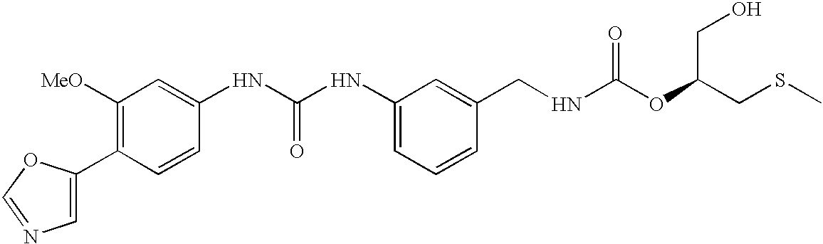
C1=C(C2=C([MeO])C=C(NC(NC3=CC=CC(CNC(OC(CSC)CO)=O)=C3)=O)C=C2)OC=N1
